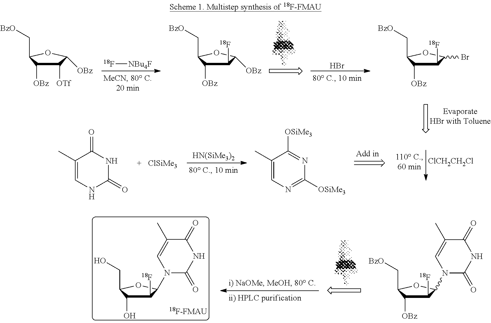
Br.C1([OTf])C([OBz])OC(C[BzO])C1[OBz].[NBu4F][18F].C1([18F])C([OBz])OC(C[BzO])C1[OBz].C1([18F])C(Br)OC(C[BzO])C1[OBz].[ClCH2CH2Cl].C1(C)=CN=C([OSiMe3])N=C1[OSiMe3].[HN(SiMe3)2].[ClSiMe3].C1(C)=CNC(=O)NC1=O.C1([18F])C(N2C(=O)NC(=O)C(C)=C2)OC(CO)C1O.[18F-FMAU].C1([18F])C(N2C(=O)NC(=O)C(C)=C2)OC(C[BzO])C1[OBz]
